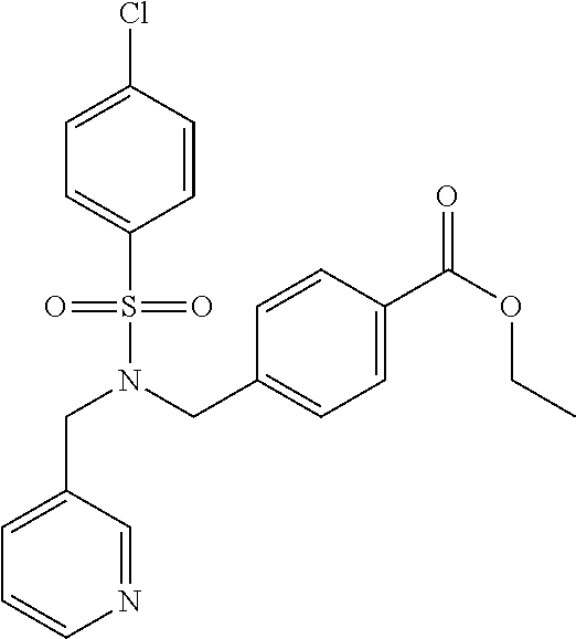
C(N(CC1=CC=C(C(OCC)=O)C=C1)S(=O)(=O)C1=CC=C(Cl)C=C1)C1=CC=CN=C1
